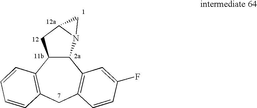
C12C(C3=C(CC4=C1C=C(F)C=C4)C=CC=C3)CC1N2C1
